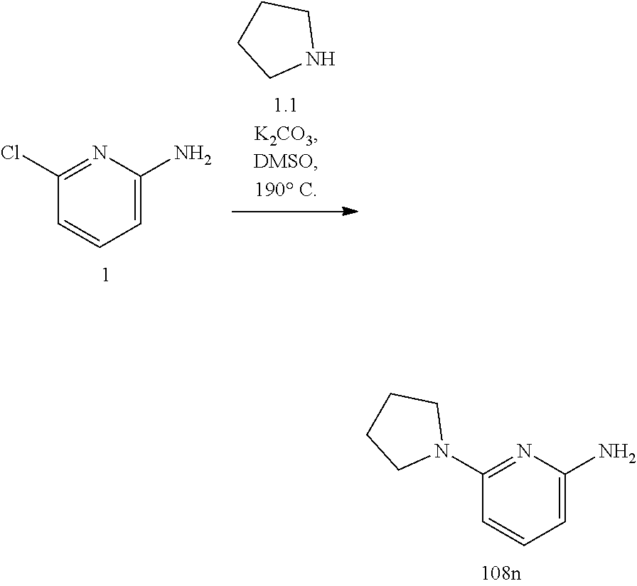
N1(C2=NC(N)=CC=C2)CCCC1.N1CCCC1.C1=C(N)N=C(Cl)C=C1
